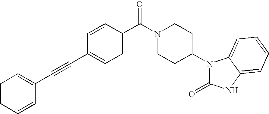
C1=CC=CC(C#CC2=CC=C(C(N3CCC(N4C(=O)NC5=CC=CC=C45)CC3)=O)C=C2)=C1
